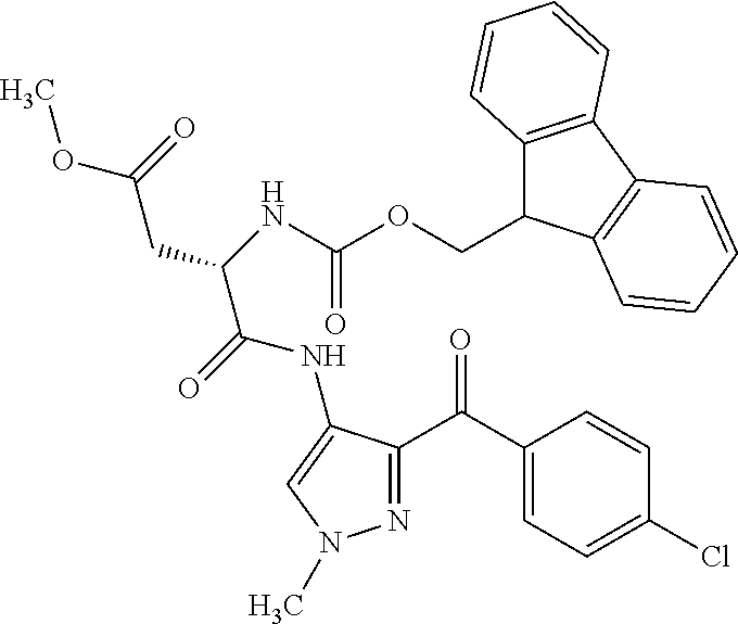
C1(C(C2=NN(C)C=C2NC(C(NC(OCC2C3=C(C4=C2C=CC=C4)C=CC=C3)=O)CC(OC)=O)=O)=O)=CC=C(Cl)C=C1
